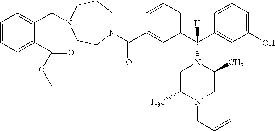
N1(C(C2=CC(C(C3=CC(O)=CC=C3)([H])N3CC(C)N(CC=C)CC3C)=CC=C2)=O)CCCN(CC2=CC=CC=C2C(=O)OC)CC1
